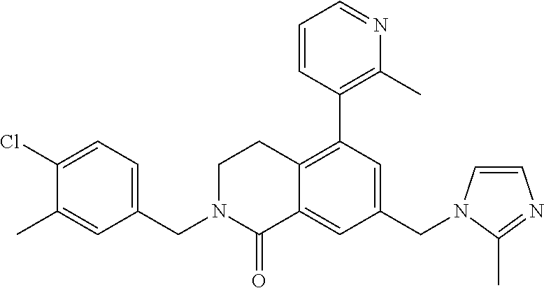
C1(CN2C=CN=C2C)=CC(C2=C(C)N=CC=C2)=C2C(=C1)C(=O)N(CC1=CC=C(Cl)C(C)=C1)CC2
